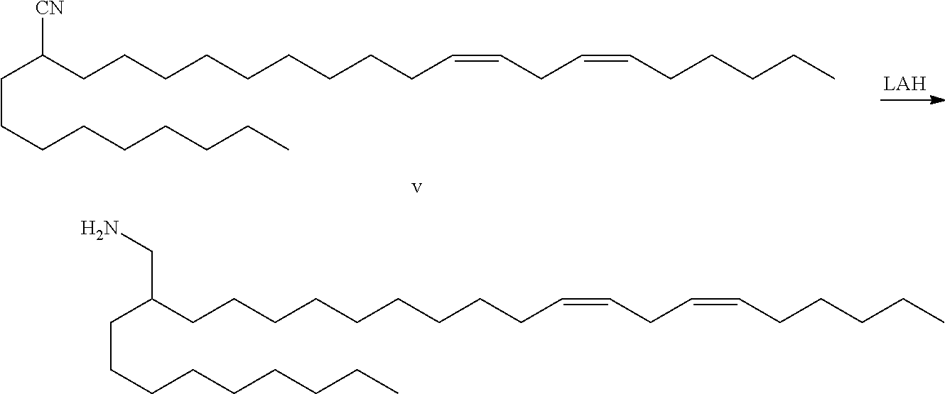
C(C(CCCCCCCCCC=CCC=CCCCCC)CN)CCCCCCCC.C(C(CCCCCCCCCC=CCC=CCCCCC)[CN])CCCCCCCC.[v]
